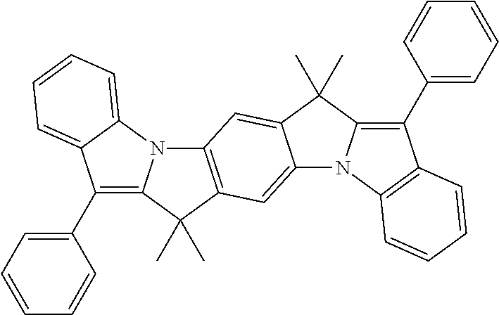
C1(C2=CC=CC=C2)=C2N(C3=CC=CC=C13)C1=C(C2(C)C)C=C2C(=C1)C(C)(C)C1=C(C3=CC=CC=C3)C3=C(N21)C=CC=C3
